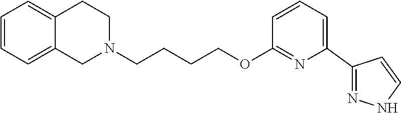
C1N(CCCCOC2=NC(C3=NNC=C3)=CC=C2)CCC2=CC=CC=C12
